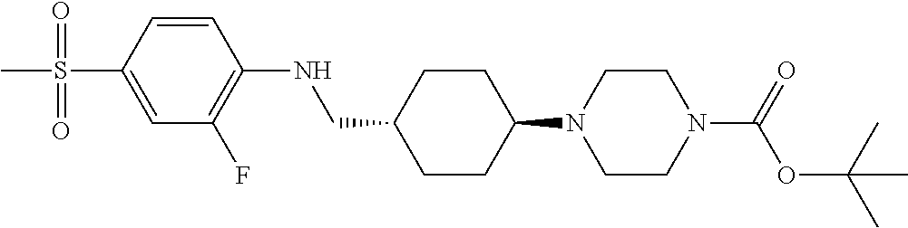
C1CC(N2CCN(C(OC(C)(C)C)=O)CC2)CCC1CNC1=C(F)C=C(S(=O)(=O)C)C=C1
